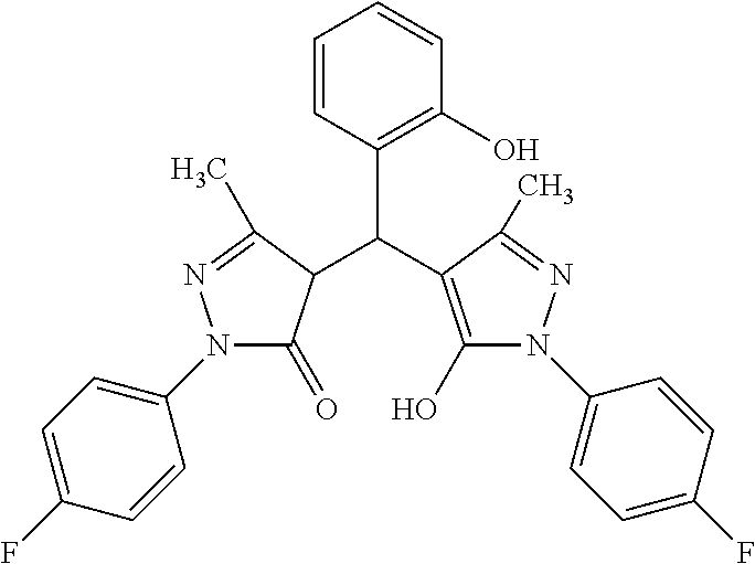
C1=CC(C(C2=C(O)N(C3=CC=C(F)C=C3)N=C2C)C2C(=O)N(C3=CC=C(F)C=C3)N=C2C)=C(O)C=C1
